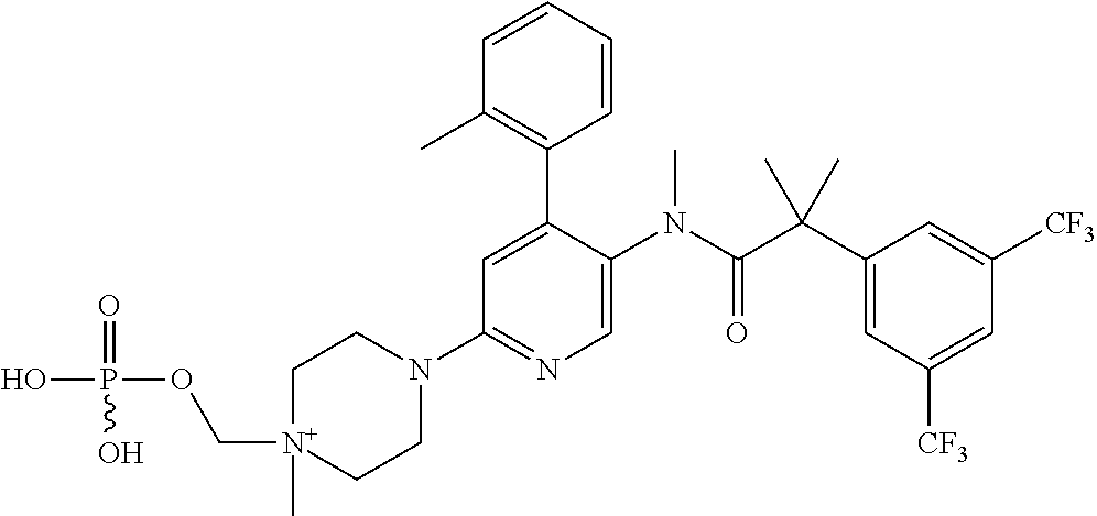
[N+]1(C)(COP(=O)(O)O)CCN(C2=NC=C(N(C(C(C3=CC([CF3])=CC([CF3])=C3)(C)C)=O)C)C(C3=C(C)C=CC=C3)=C2)CC1
